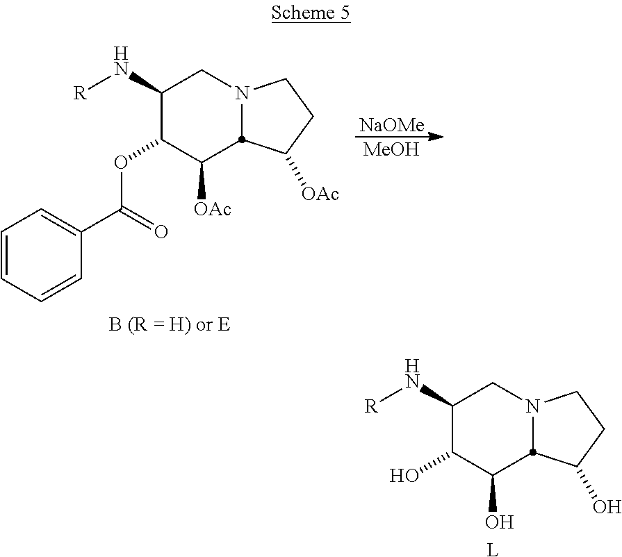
[MeOH].C1=CC=CC(C(OC2C([OAc])C3N(CC2N[R])CCC3[OAc])=O)=C1.[B (R = H) or E].[NaOMe].[L].OC1C(O)C2N(CC1N[R])CCC2O
